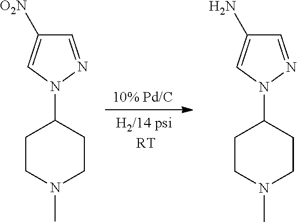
N1(C2CCN(C)CC2)N=CC([O2N])=C1.N1(C2CCN(C)CC2)N=CC(N)=C1
